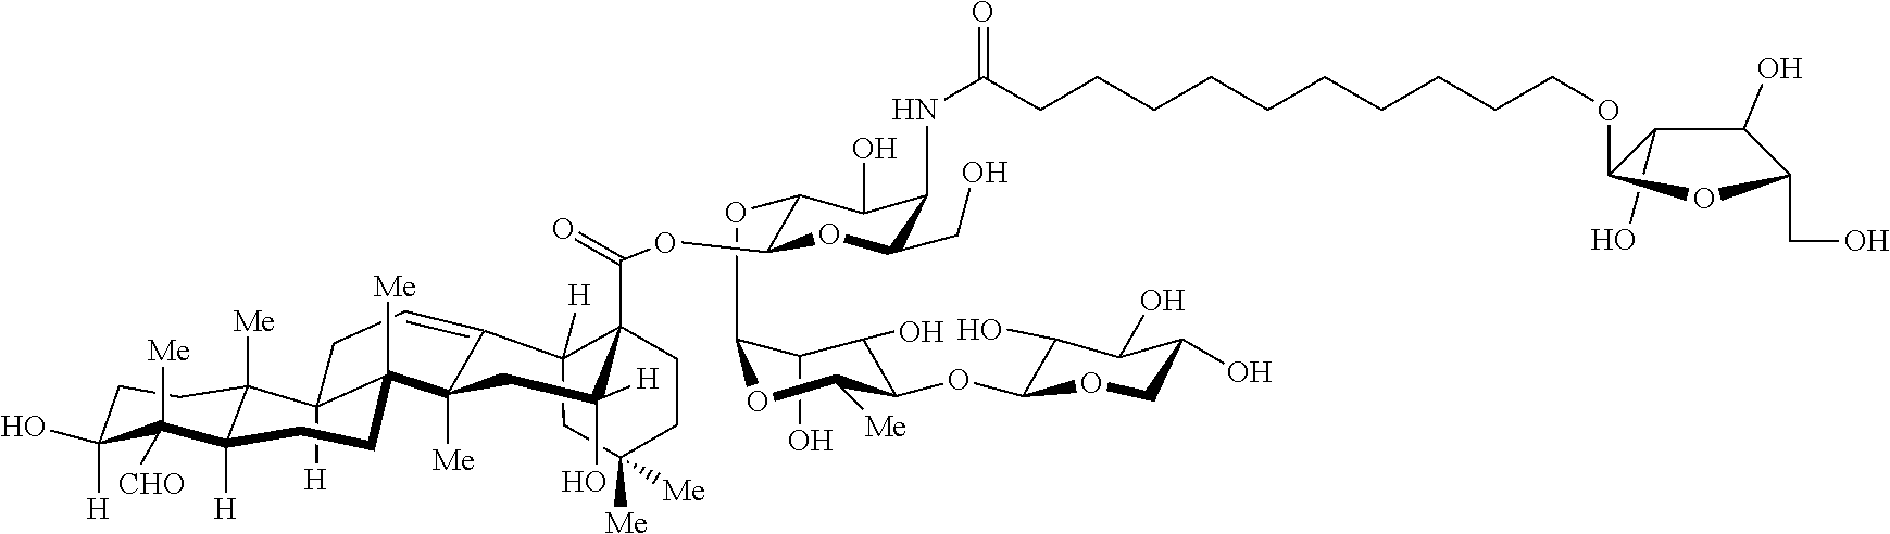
C1(OC2C(O)C(O)C(OC3C(O)C(O)C(O)CO3)C([Me])O2)C(OC(=O)C23CCC([Me])([Me])CC2([H])C2=CCC4([H])C([Me])(C2([Me])CC3([H])O)CCC2([H])C4([Me])CCC([H])(O)C2([CHO])[Me])OC(CO)C(NC(CCCCCCCCCCOC2C(O)C(O)C(CO)O2)=O)C1O
